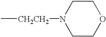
C[CH2CH2]N1CCOCC1
